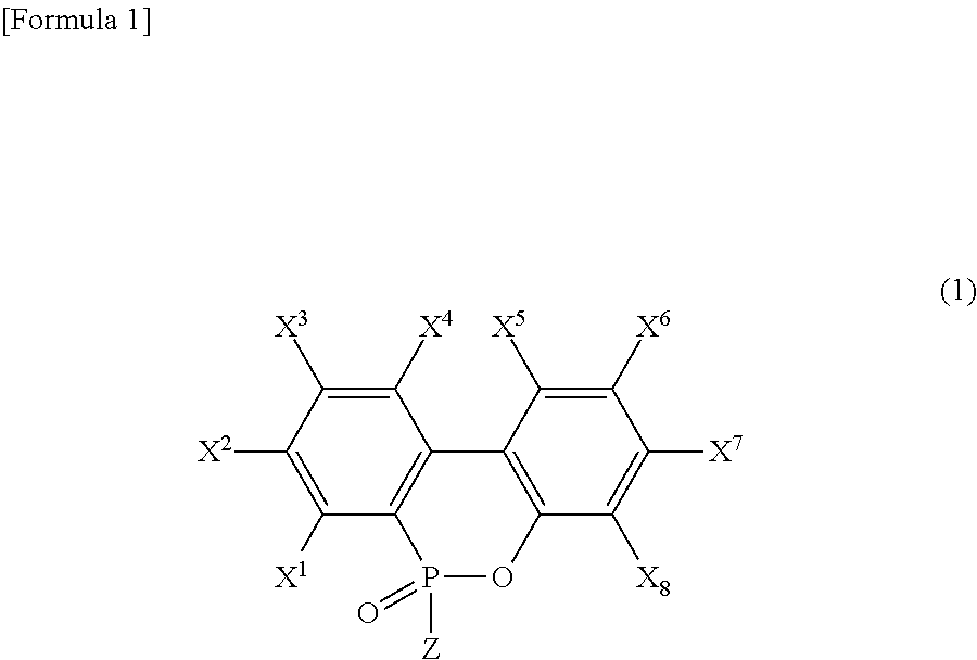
C1([X4])=C([X3])C([X2])=C([X1])C2=C1C1=C(C([X8])=C([X7])C([X6])=C1[X5])OP2(=O)[Z]
